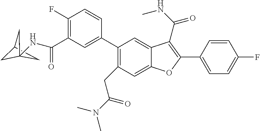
C1=C(C2=C(C(NC)=O)C3=CC(C4=CC(C(=O)NC56CC(C5)C6)=C(F)C=C4)=C(CC(N(C)C)=O)C=C3O2)C=CC(F)=C1
